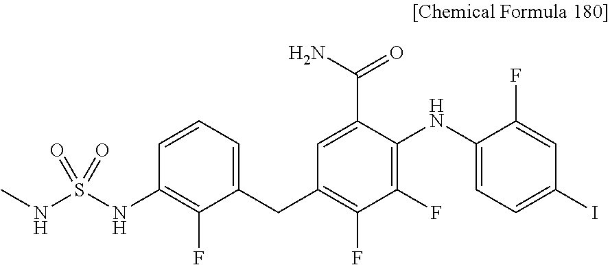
C1(NC2=C(F)C(F)=C(CC3=CC=CC(NS(NC)(=O)=O)=C3F)C=C2C(N)=O)=CC=C(I)C=C1F
